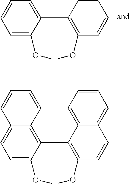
C1=C(OC)C(C2=C(OC)C=CC=C2)=CC=C1.C1=C(OC)C(C2=C(OC)C=CC3=CC=CC=C23)=C2C(=C1)C=CC=C2
